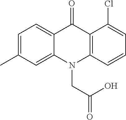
C12=CC(C)=CC=C1C(=O)C1=C(N2CC(=O)O)C=CC=C1Cl
